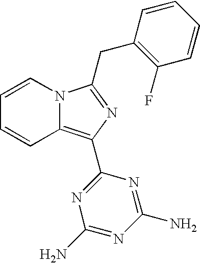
C1=CN2C(=C(C3=NC(N)=NC(N)=N3)N=C2CC2=C(F)C=CC=C2)C=C1
